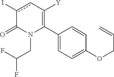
C1(C2=C([Y])cc(I)C(=O)N2CC(F)F)=CC=C(OCC=C)C=C1
